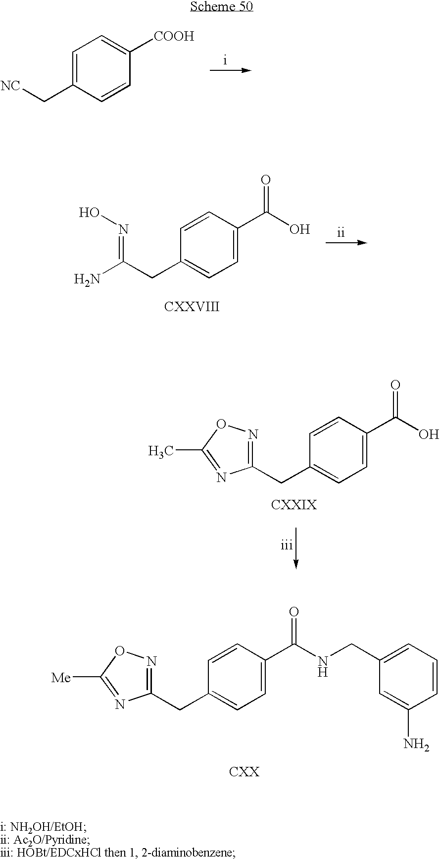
C1=C(C[NC])C=CC([COOH])=C1.C1=CC(C(=O)O)=CC=C1CC(=NO)N.C1=CC(C(=O)O)=CC=C1CC1=NOC(C)=N1.C1=CC(C(=O)NCC2=CC=CC(N)=C2)=CC=C1CC1=NOC([Me])=N1
